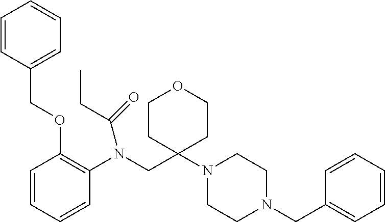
C1=CC=CC=C1CN1CCN(C2(CN(C3=C(OCC4=CC=CC=C4)C=CC=C3)C(=O)CC)CCOCC2)CC1
